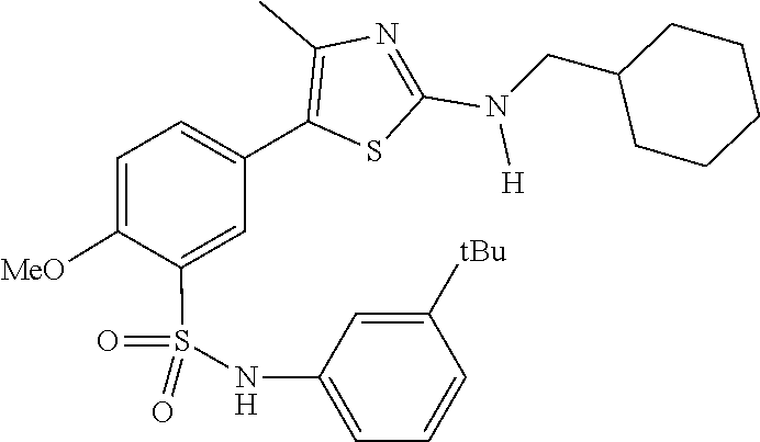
C1(CN(C2=NC(C)=C(C3=CC=C([MeO])C(S(=O)(NC4=CC=CC([tBu])=C4)=O)=C3)S2)[H])CCCCC1
